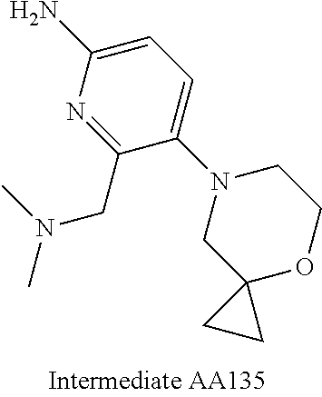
N1=C(CN(C)C)C(N2CC3(OCC2)CC3)=CC=C1N
